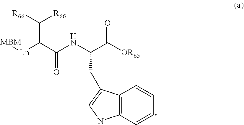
C(C(C(NC(C([OR65])=O)CC1=CNC2=C1C=CC=C2)=O)[Ln][MBM])([R66])[R66]
